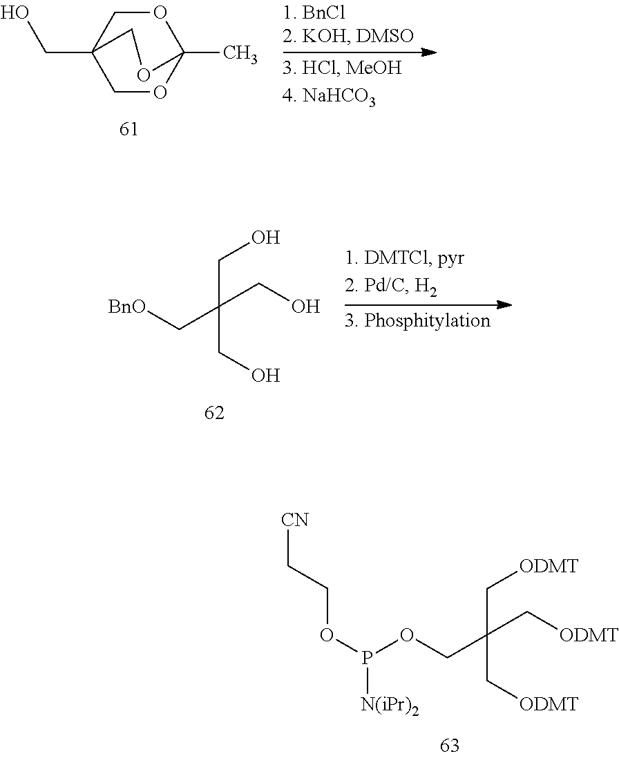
O1CC2(CO)COC1(C)OC2.[BnO]CC(CO)(CO)CO.[CN]CCOP(OCC(C[ODMT])(C[ODMT])C[ODMT])[N(iPr)2]
